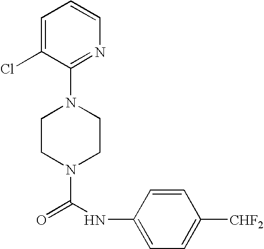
N1(C(NC2=CC=C([CHF2])C=C2)=O)CCN(C2=NC=CC=C2Cl)CC1
